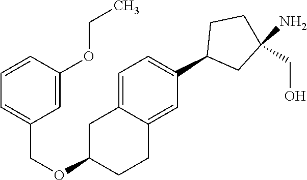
C1=C2C(=CC(C3CC(N)(CO)CC3)=C1)CCC(OCC1=CC=CC(OCC)=C1)C2
